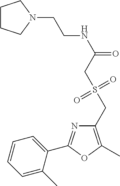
C1=CC=C(C)C(C2=NC(CS(CC(NCCN3CCCC3)=O)(=O)=O)=C(C)O2)=C1
